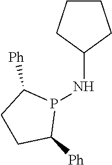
C1CCC(NP2C([Ph])CCC2[Ph])C1
